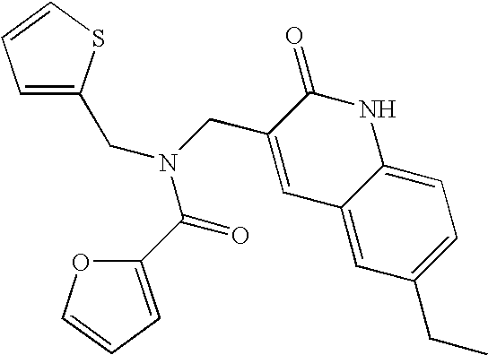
C1=C(CN(C(=O)C2=CC=CO2)CC2=CC3=CC(CC)=CC=C3NC2=O)SC=C1
